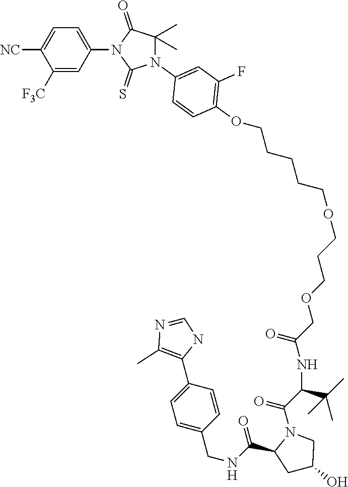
C1=C(N2C(=S)N(C3=CC(F)=C(OCCCCCOCCCOCC(NC(C(N4C(C(=O)NCC5=CC=C(C6=C(C)N=CN6)C=C5)CC(O)C4)=O)C(C)(C)C)=O)C=C3)C(C)(C)C2=O)C=C([F3C])C([NC])=C1
